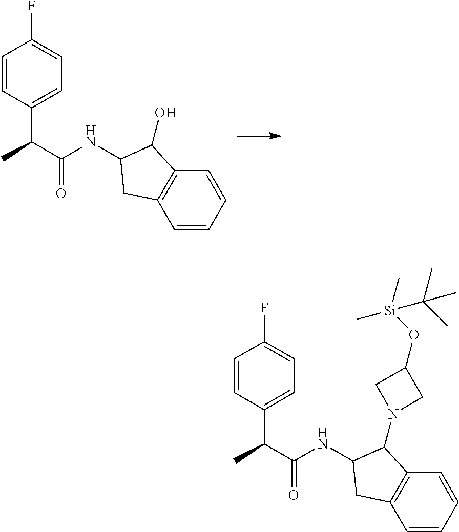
C1=CC(C(C(NC2C(O)C3=C(C=CC=C3)C2)=O)C)=CC=C1F.C1=CC(C(C(NC2C(N3CC(O[Si](C)(C)C(C)(C)C)C3)C3=C(C=CC=C3)C2)=O)C)=CC=C1F
